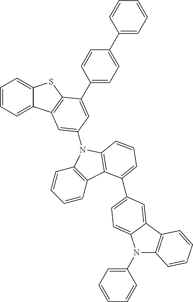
C1=CC=C2C(=C1)SC1=C2C=C(N2C3=C(C=CC=C3)C3=C2C=CC=C3C2=CC=C3C(=C2)C2=C(N3C3=CC=CC=C3)C=CC=C2)C=C1C1=CC=C(C2=CC=CC=C2)C=C1
